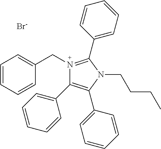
[Br-].C(N1=C(C2=CC=CC=C2)N(CCCC)C(C2=CC=CC=C2)=C1C1=CC=CC=C1)C1=CC=CC=C1
